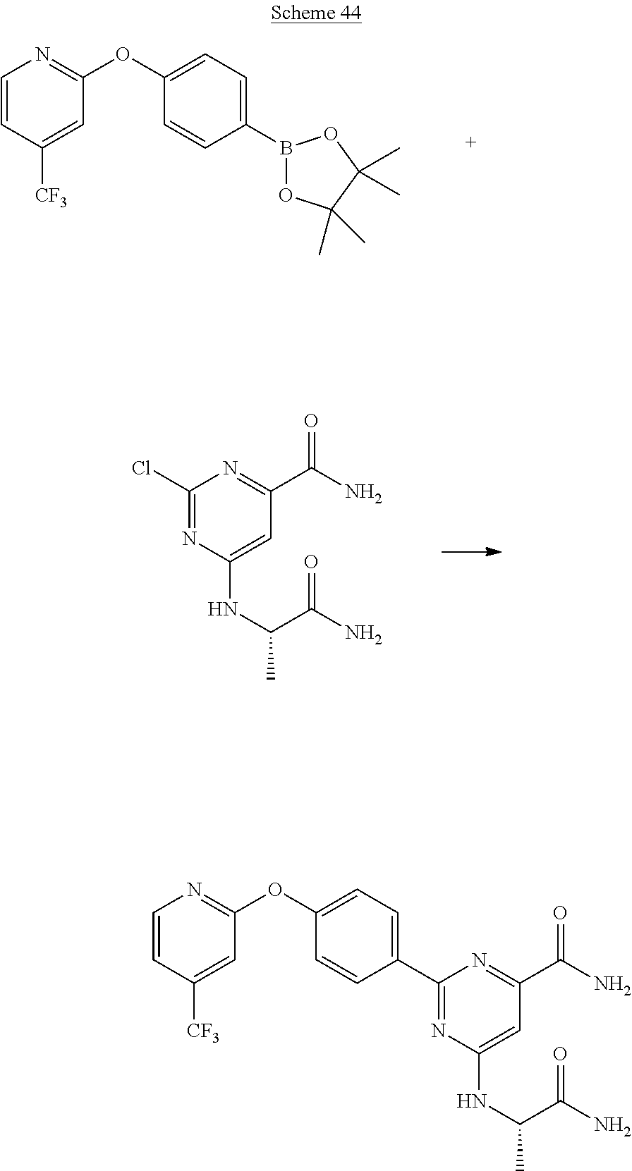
C1=CC([CF3])=CC(OC2=CC=C(B3OC(C)(C)C(C)(C)O3)C=C2)=N1.C1(Cl)=NC(NC(C(=O)N)C)=CC(C(=O)N)=N1.C1=CC([CF3])=CC(OC2=CC=C(C3=NC(NC(C)C(N)=O)=CC(C(N)=O)=N3)C=C2)=N1
